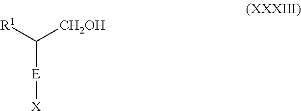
[R1]C([CH2OH])[E][X]
